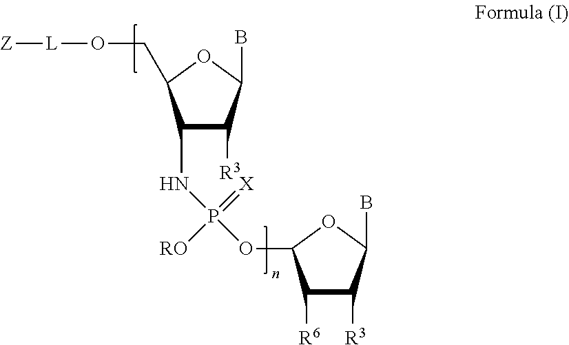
C1(NP(OC2C([R6])C([R3])C(B)O2)(=[X])[RO])C([R3])C(B)OC1CO[L][Z]
